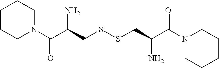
C1N(C(C(CSSCC(C(N2CCCCC2)=O)N)N)=O)CCCC1
